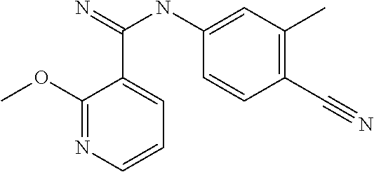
C1(OC)=NC=CC=C1C(=N)NC1=CC(C)=C(C#N)C=C1
